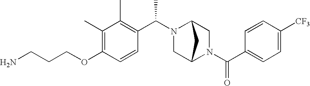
C(OC1=C(C)C(C)=C(C(N2CC3N(C(C4=CC=C([CF3])C=C4)=O)CC2C3)C)C=C1)CCN
